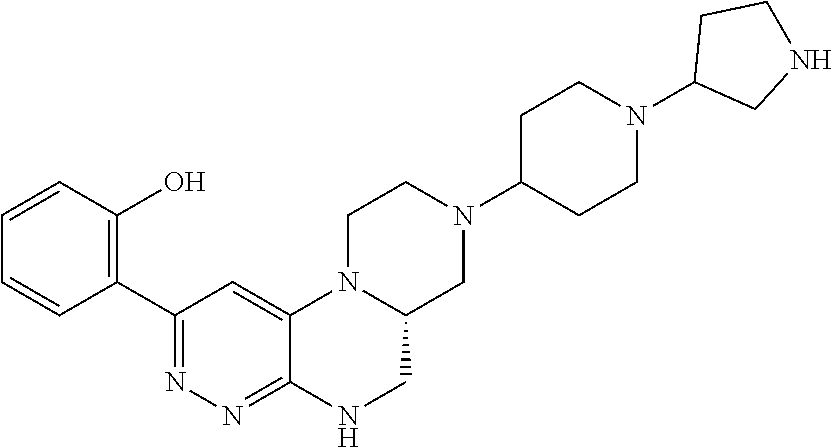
N1(C2CCN(C3CNCC3)CC2)CC2N(CC1)C1=CC(C3=C(O)C=CC=C3)=NN=C1NC2
